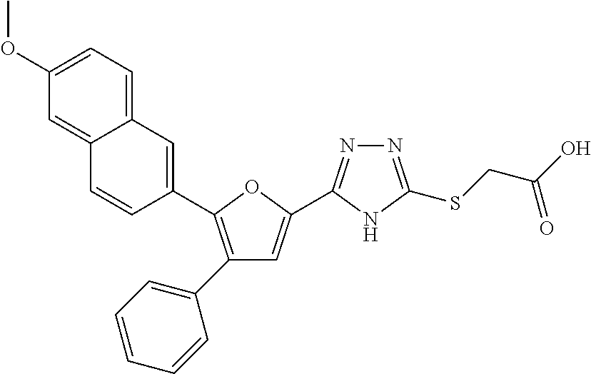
C1(C2=CC=CC=C2)=C(C2=CC3=CC=C(OC)C=C3C=C2)OC(C2=NN=C(SCC(O)=O)N2)=C1
